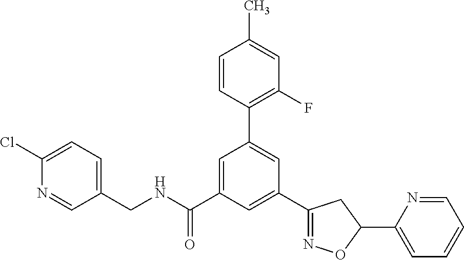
C1(CNC(=O)C2=CC(C3=C(F)C=C(C)C=C3)=CC(C3=NOC(C4=CC=CC=N4)C3)=C2)=CC=C(Cl)N=C1
